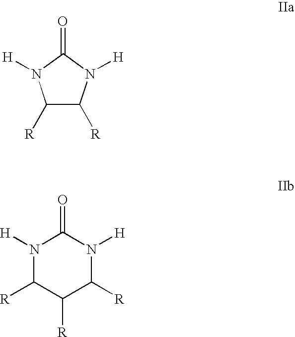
C1([R])C([R])N([H])C(=O)N1[H].N1([H])C([R])C([R])C([R])N([H])C1=O
